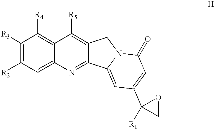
C1N2C(=O)C=C(C3([R1])OC3)C=C2C2=NC3=CC([R2])=C([R3])C([R4])=C3C([R5])=C12
